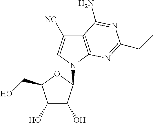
C12=C(N(C3C(O)C(O)C(CO)O3)C=C1[NC])N=C(CC)N=C2N
